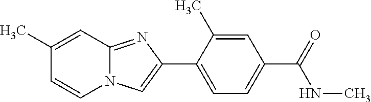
N12C(=NC(C3=CC=C(C(=O)NC)C=C3C)=C1)C=C(C)C=C2
